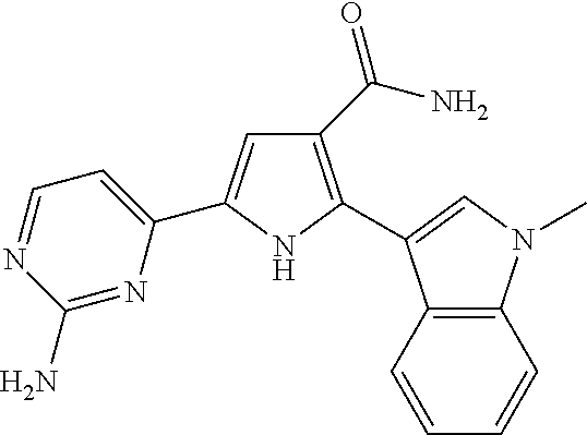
C1(C(=O)N)=C(C2=CN(C)C3=C2C=CC=C3)NC(C2=CC=NC(N)=N2)=C1
